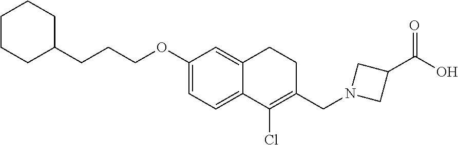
C(OC1=CC=C2C(=C1)CCC(CN1CC(C(O)=O)C1)=C2Cl)CCC1CCCCC1
